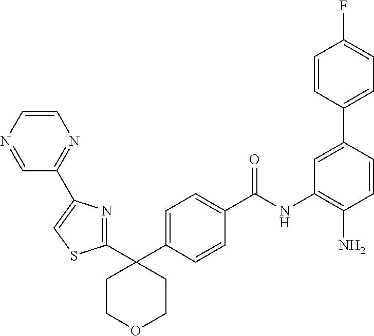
C1COCCC1(C1=NC(C2=NC=CN=C2)=CS1)C1=CC=C(C(NC2=C(N)C=CC(C3=CC=C(F)C=C3)=C2)=O)C=C1
